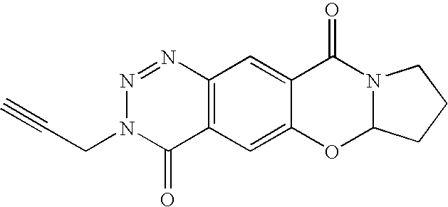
C12=C(C=C3C(=C1)C(=O)N1C(O3)CCC1)C(=O)N(CC#C)N=N2
